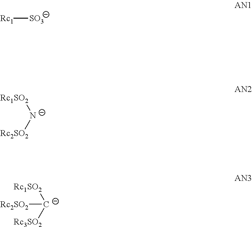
[Rc1][SO3].[N-]([Rc1SO2])[Rc2SO2].[C-]([Rc1SO2])([Rc3SO2])[Rc2SO2]
